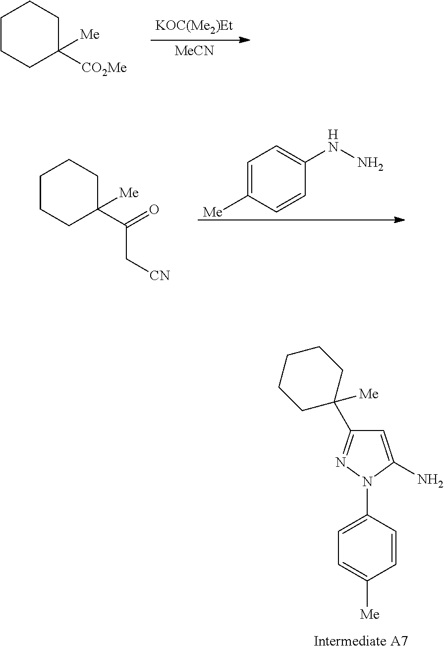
C1=C(N)N(C2=CC=C([Me])C=C2)N=C1C1([Me])CCCCC1.[MeCN].C1CCC([CO2Me])([Me])CC1.C1=C([Me])C=CC(NN)=C1.C1CCC([Me])(C(C[CN])=O)CC1
